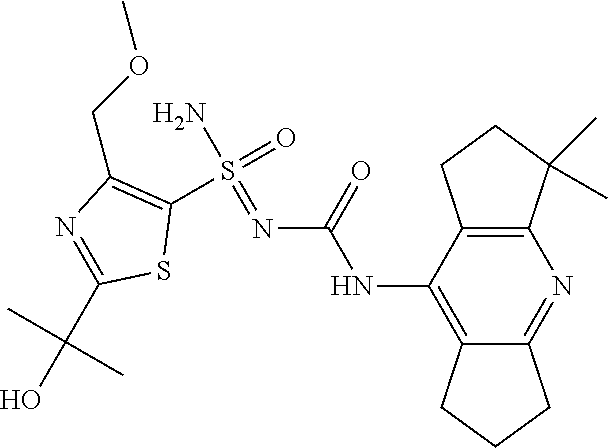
N(C1=C2C(=NC3=C1CCC3(C)C)CCC2)C(N=S(N)(=O)C1=C(COC)N=C(C(O)(C)C)S1)=O
